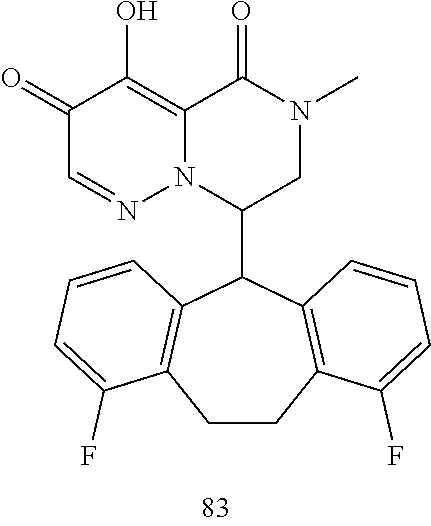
C1(=O)C=NN2C(=C1O)C(=O)N(C)CC2C1C2=C(C(F)=CC=C2)CCC2=C1C=CC=C2F
